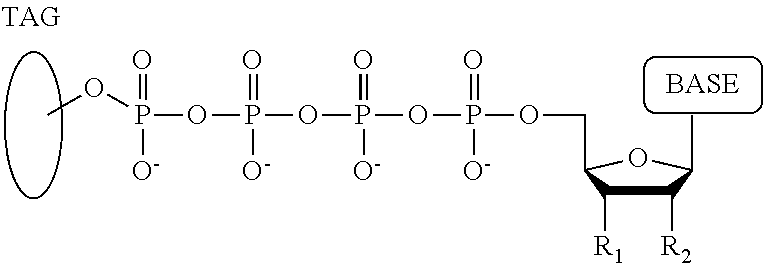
C1([R2])C([R1])C(COP(OP(=O)([O-])OP(=O)([O-])OP(OC)(=O)[O-])(=O)[O-])OC1C
